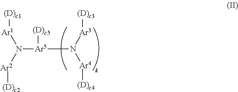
N([Ar5](N([Ar4][(D)c4])[Ar3][(D)c3])[(D)c5])([Ar1][(D)c1])[Ar2][(D)c2]
